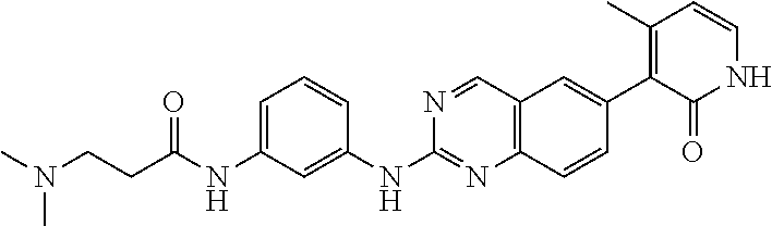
C1=C(NC(CCN(C)C)=O)C=C(NC2=NC3=C(C=N2)C=C(C2=C(C)C=CNC2=O)C=C3)C=C1
